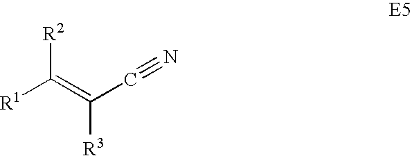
[R1]C(=C(C#N)[R3])[R2]
